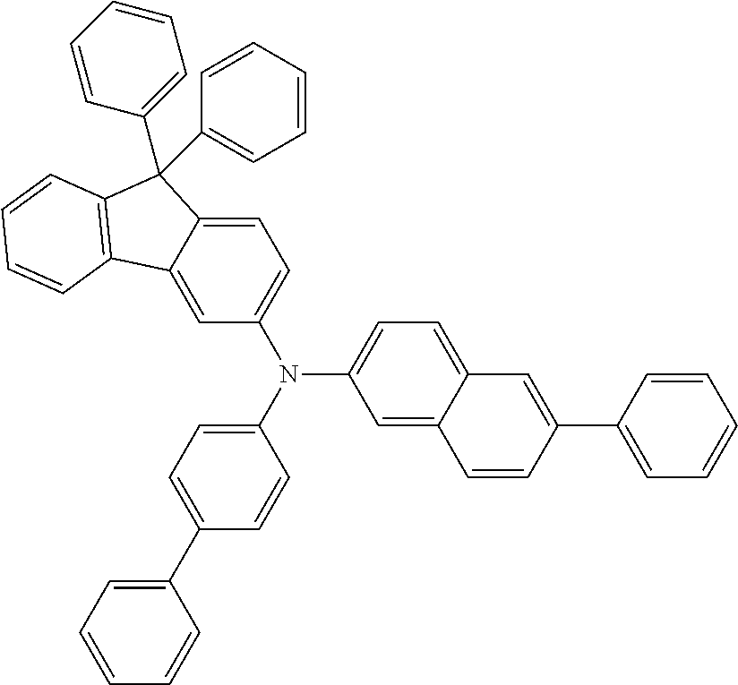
N(C1=CC=C2C(=C1)C=CC(C1=CC=CC=C1)=C2)(C1=CC=C2C(=C1)C1=C(C2(C2=CC=CC=C2)C2=CC=CC=C2)C=CC=C1)C1=CC=C(C2=CC=CC=C2)C=C1
